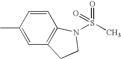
C1(C)=CC2=C(C=C1)N(S(C)(=O)=O)CC2
